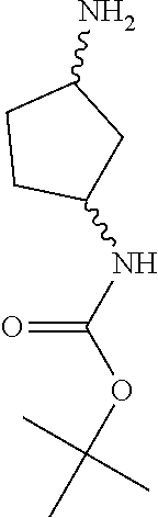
CC(C)(OC(=O)NC1CC(N)CC1)C
